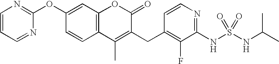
C1=CC=NC(OC2=CC3=C(C=C2)C(C)=C(CC2=C(F)C(NS(NC(C)C)(=O)=O)=NC=C2)C(=O)O3)=N1
